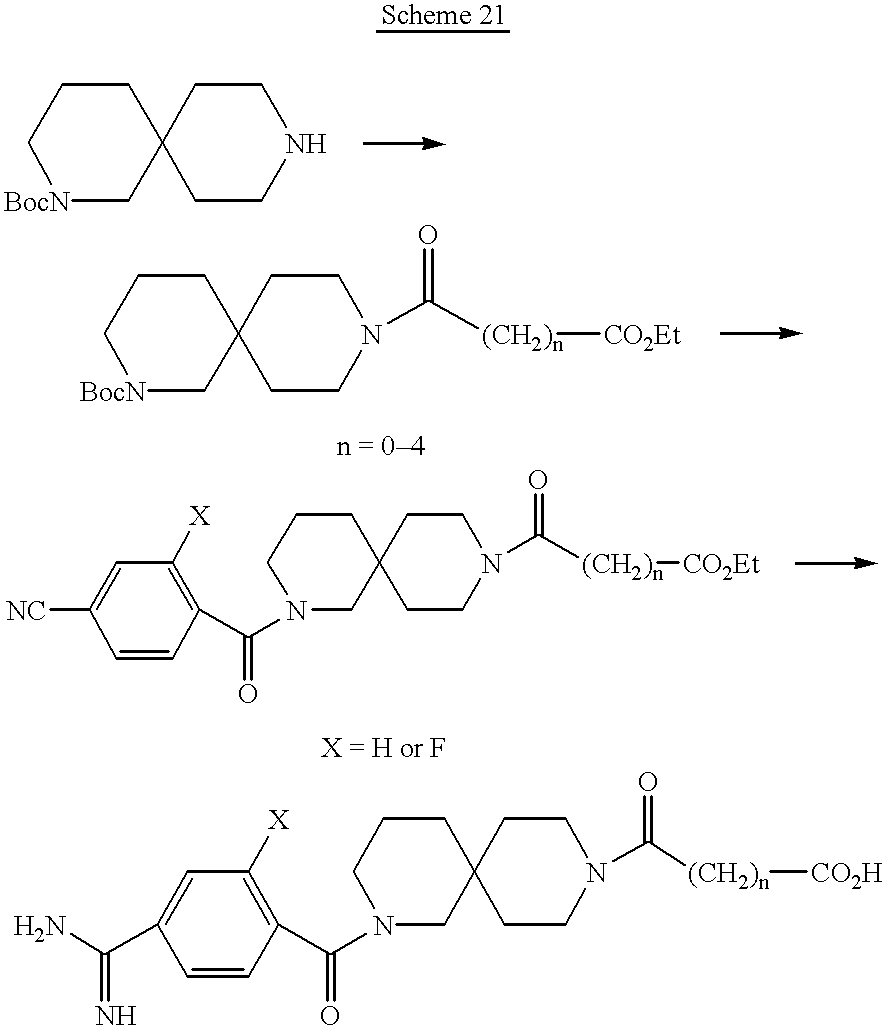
[BocN]1CC2(CCC1)CCNCC2.[BocN]1CC2(CCC1)CCN(C([(CH2)n][CO2Et])=O)CC2.[NC]C1=CC([X])=C(C(N2CC3(CCC2)CCN(C([(CH2)n][CO2Et])=O)CC3)=O)C=C1.NC(C1=CC([X])=C(C(N2CC3(CCC2)CCN(C(=O)[(CH2)n][CO2H])CC3)=O)C=C1)=N
